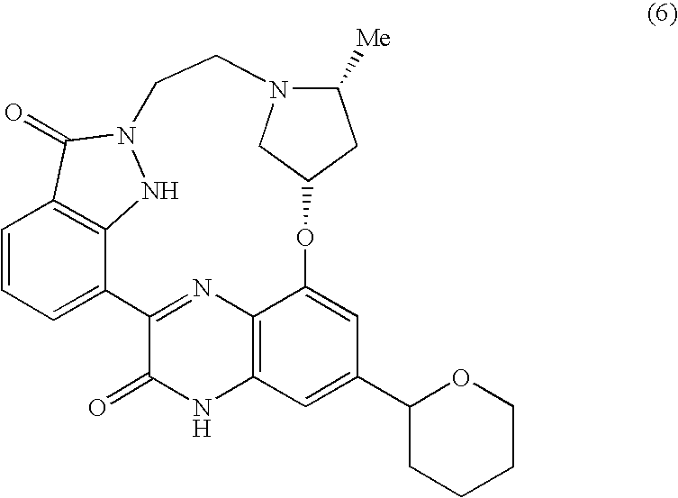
C1=CC=C2C3=C1C(=O)N(N3)CCN1C([Me])CC(OC3=CC(C4CCCCO4)=CC4=C3N=C2C(=O)N4)C1
